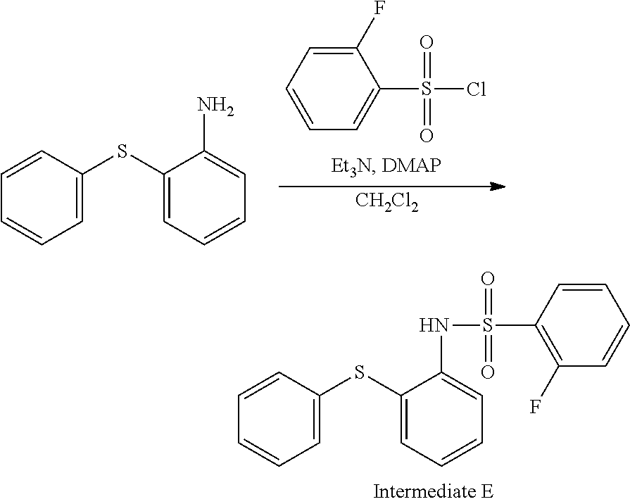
[CH2Cl2].C1=C(SC2=CC=CC=C2N)C=CC=C1.C1(F)=CC=CC=C1S(Cl)(=O)=O.C1=C(SC2=CC=CC=C2NS(C2=C(F)C=CC=C2)(=O)=O)C=CC=C1
